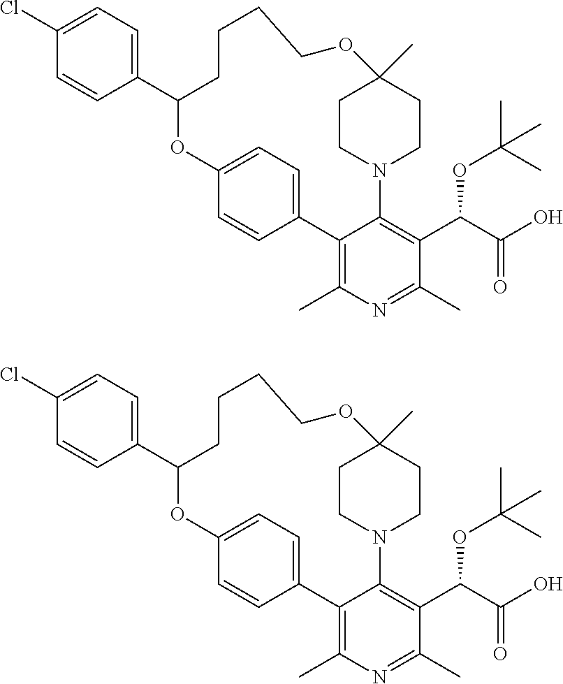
C12=C(C)N=C(C)C(C(C(O)=O)OC(C)(C)C)=C1N1CCC(C)(CC1)OCCCCC(C1=CC=C(Cl)C=C1)OC1=CC=C2C=C1.C12=C(C)N=C(C)C(C(C(O)=O)OC(C)(C)C)=C1N1CCC(C)(CC1)OCCCCC(C1=CC=C(Cl)C=C1)OC1=CC=C2C=C1
